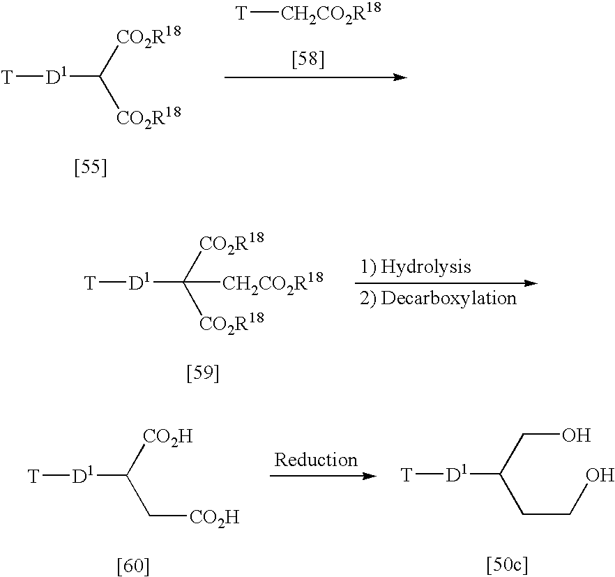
[T][CH2CO2R18].[T][D1]C([CO2R18])[CO2R18].[T][D1]C([CO2R18])([CO2R18])[CH2CO2R18].[T][D1]C(C[CO2H])[CO2H].[T][D1]C(CCO)CO
